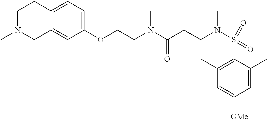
N(C(CCN(S(C1=C(C)C=C([OMe])C=C1C)(=O)=O)C)=O)(CCOC1=CC=C2C(=C1)CN(C)CC2)C
